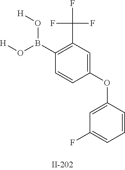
C1(B(O[H])O[H])=C(C(F)(F)F)C=C(OC2=CC(F)=CC=C2)C=C1
